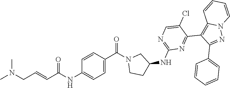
C1=C(C(N2CCC(NC3=NC=C(Cl)C(C4=C5N(N=C4C4=CC=CC=C4)C=CC=C5)=N3)C2)=O)C=CC(NC(C=CCN(C)C)=O)=C1
